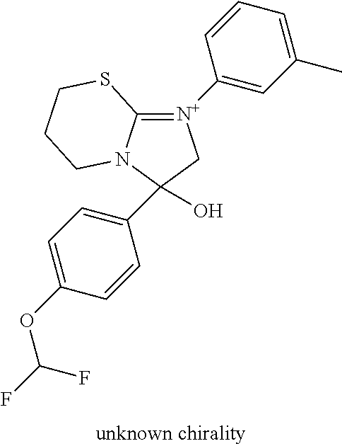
C12=[N+](C3=CC(C)=CC=C3)CC(O)(C3=CC=C(OC(F)F)C=C3)N1CCCS2
